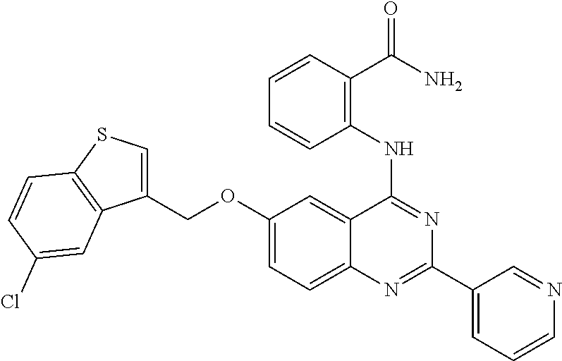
C1(OCC2=CSC3=C2C=C(Cl)C=C3)=CC=C2C(=C1)C(NC1=C(C(=O)N)C=CC=C1)=NC(C1=CC=CN=C1)=N2
